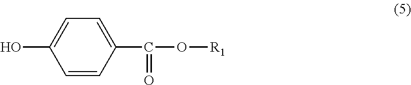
OC1=CC=C(C(O[R1])=O)C=C1
